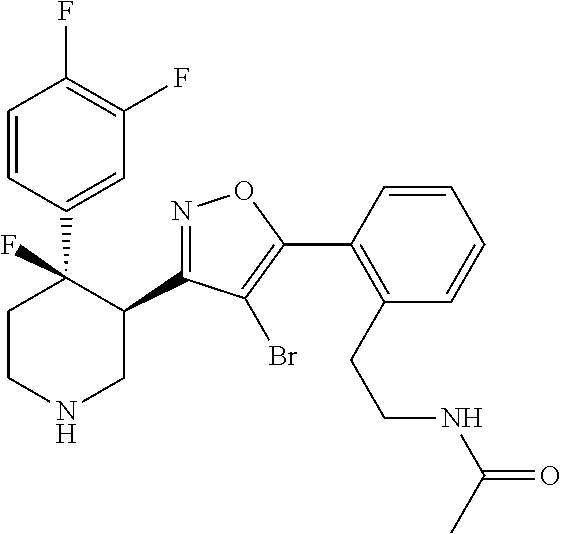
C1(C2=NOC(C3=C(CCNC(=O)C)C=CC=C3)=C2Br)C(C2=CC(F)=C(F)C=C2)(F)CCNC1
